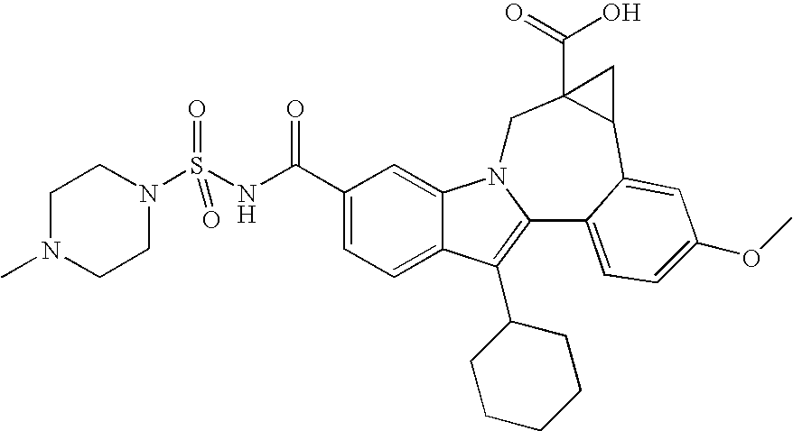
C1(C(NS(N2CCN(C)CC2)(=O)=O)=O)=CC=C2C(=C1)N1C(=C2C2CCCCC2)C2=CC=C(OC)C=C2C2C(C(O)=O)(C1)C2
